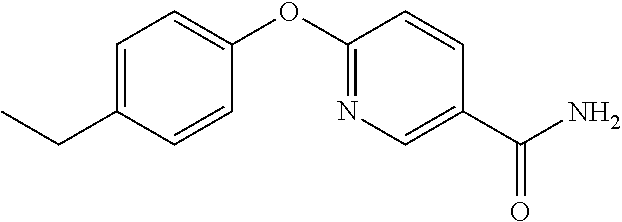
C1=C(CC)C=CC(OC2=NC=C(C(N)=O)C=C2)=C1
